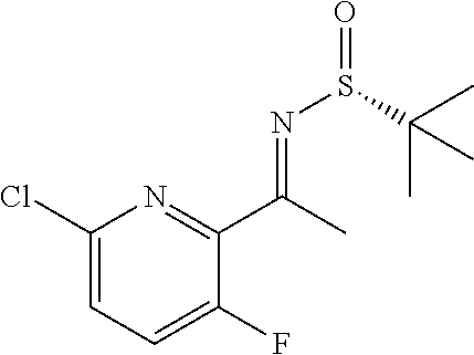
C1(Cl)=CC=C(F)C(C(C)=NS(=O)C(C)(C)C)=N1
